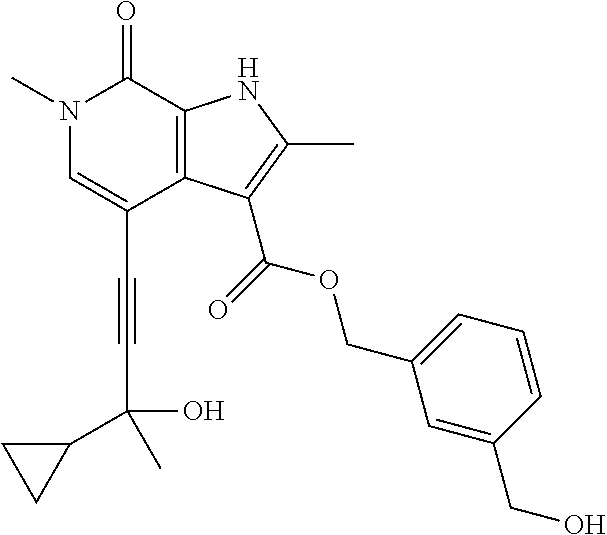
C(C1=CN(C)C(=O)C2=C1C(C(=O)OCC1=CC=CC(CO)=C1)=C(C)N2)#CC(C1CC1)(C)O
